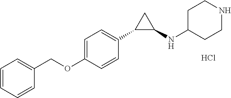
Cl.C1=C(OCC2=CC=CC=C2)C=CC(C2C(NC3CCNCC3)C2)=C1
